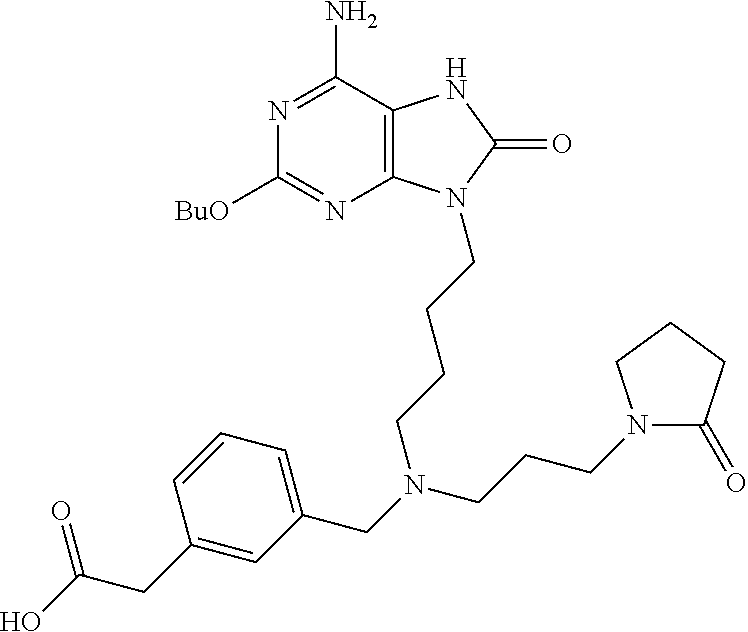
C12=C(C(N)=NC([BuO])=N1)NC(=O)N2CCCCN(CC1=CC=CC(CC(O)=O)=C1)CCCN1C(=O)CCC1
